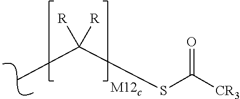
C(C)(SC([CR3])=O)([R])[R]
